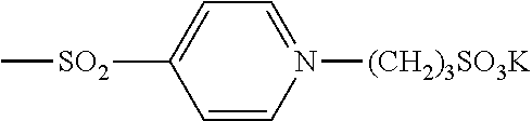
C1([SO2]C)=CC=N([(CH2)3SO3K])C=C1
